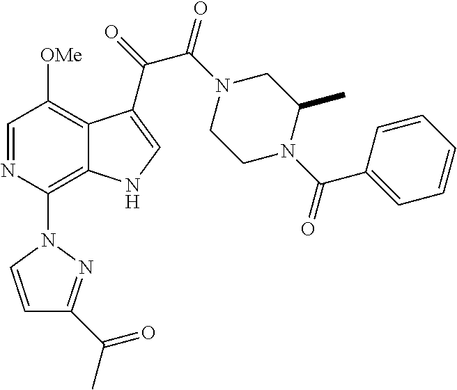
C1=NC(N2C=CC(C(C)=O)=N2)=C2C(=C1[OMe])C(C(C(=O)N1CCN(C(=O)C3=CC=CC=C3)C(C)C1)=O)=CN2
